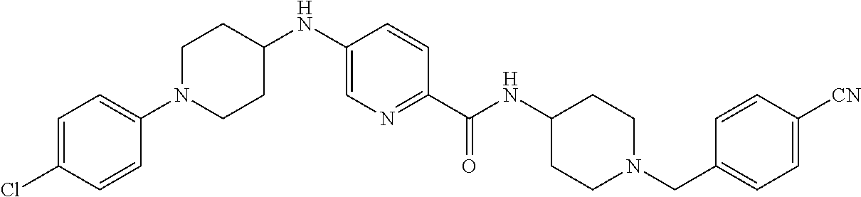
C1CC(NC2=CN=C(C(=O)NC3CCN(CC4=CC=C([CN])C=C4)CC3)C=C2)CCN1C1=CC=C(Cl)C=C1
